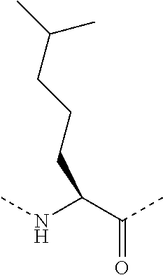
C(C(NC)C(C)=O)CCC(C)C
